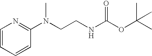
C1=CC=CC(N(CCNC(OC(C)(C)C)=O)C)=N1
